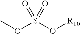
COS(O[R10])(=O)=O
